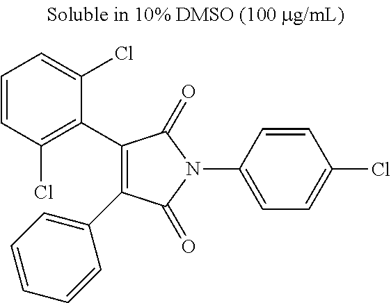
C1(C2=C(Cl)C=CC=C2Cl)=C(C2=CC=CC=C2)C(=O)N(C2=CC=C(Cl)C=C2)C1=O
